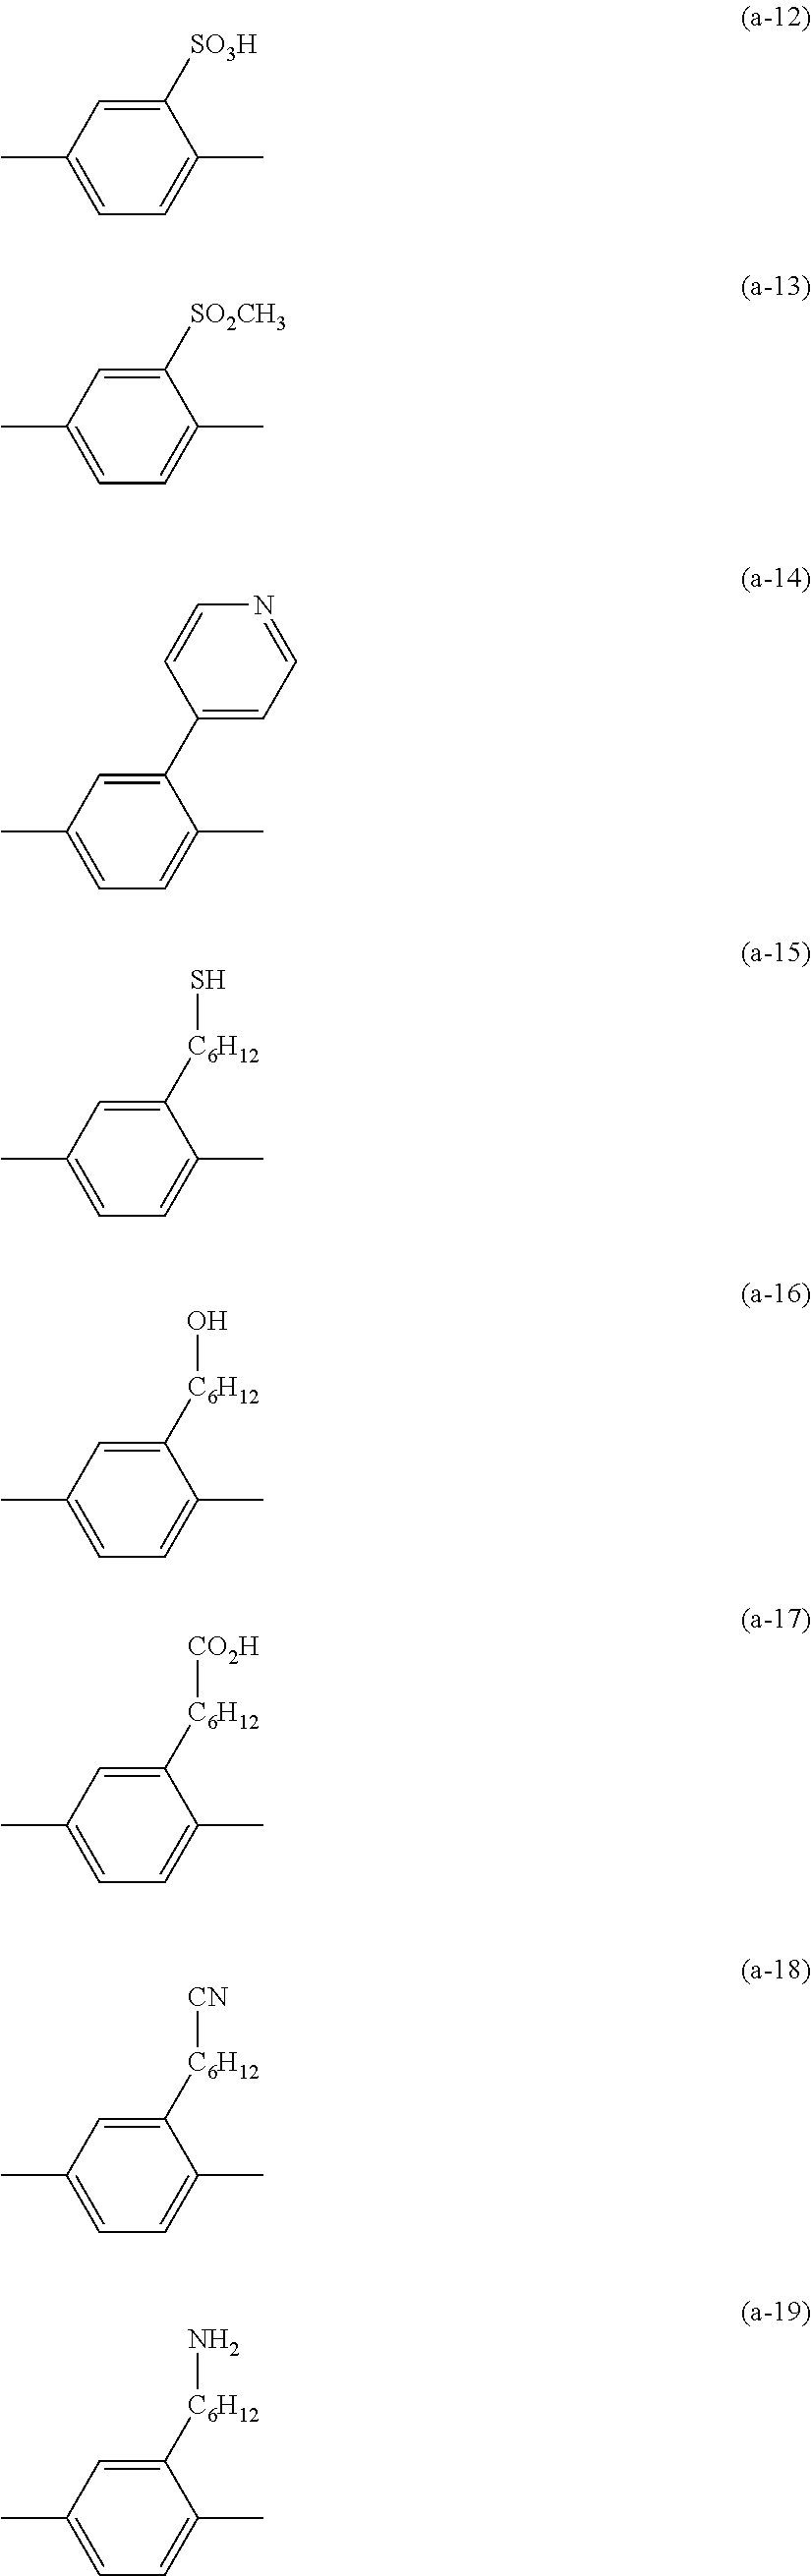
C1=C(C)C=C([SO3H])C(C)=C1.C1=C(C)C=C([SO2CH3])C(C)=C1.C1=C(C)C=C(C2=CC=NC=C2)C(C)=C1.C1=C(C)C=C([C6H12]S)C(C)=C1.C1=C(C)C=C([C6H12]O)C(C)=C1.C1=C(C)C=C([C6H12][CO2H])C(C)=C1.C1=C(C)C=C([C6H12][CN])C(C)=C1.C1=C(C)C=C([C6H12]N)C(C)=C1
